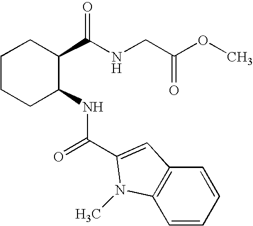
C1CCC(NC(C2=CC3=C(N2C)C=CC=C3)=O)C(C(NCC(OC)=O)=O)C1
